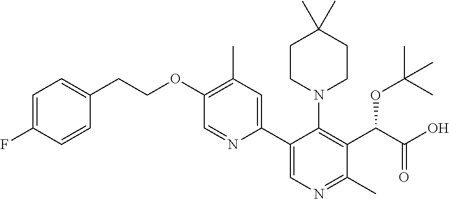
C1=C(F)C=CC(CCOC2=C(C)C=C(C3=CN=C(C)C(C(C(O)=O)OC(C)(C)C)=C3N3CCC(C)(C)CC3)N=C2)=C1
